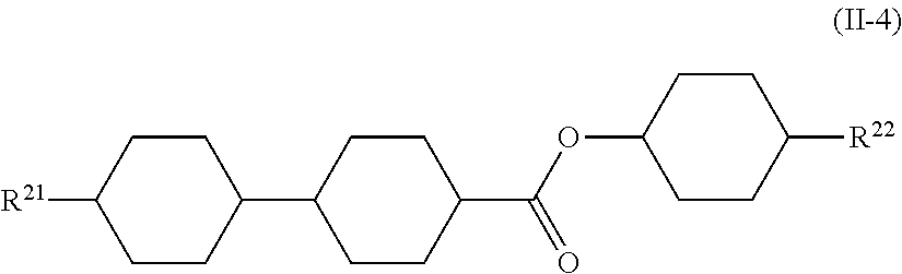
C1CC(C(OC2CCC([R22])CC2)=O)CCC1C1CCC([R21])CC1
